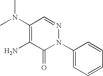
NC1=C(N(C)C)C=NN(C2=CC=CC=C2)C1=O
